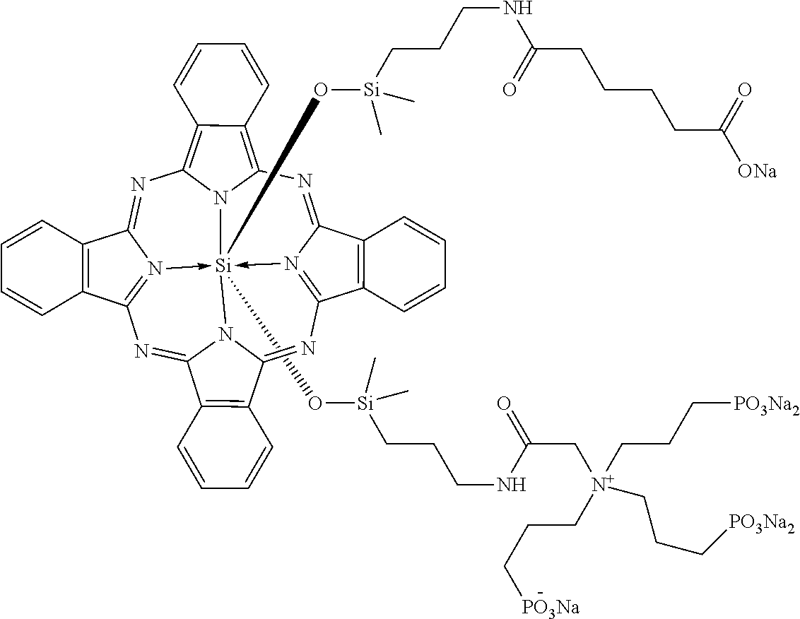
[Si]123(O[Si](CCCNC(C[N+](CCC[PO3Na2])(CCC[PO3Na])CCC[PO3Na2])=O)(C)C)(O[Si](CCCNC(CCCCC(=O)[ONa])=O)(C)C)-N4=C5C6=C(C4=NC4=C7C(=C(N=C8N->1=C(N=C1N2C(=N5)C2=C1C=CC=C2)C1=C8C=CC=C1)N34)C=CC=C7)C=CC=C6
